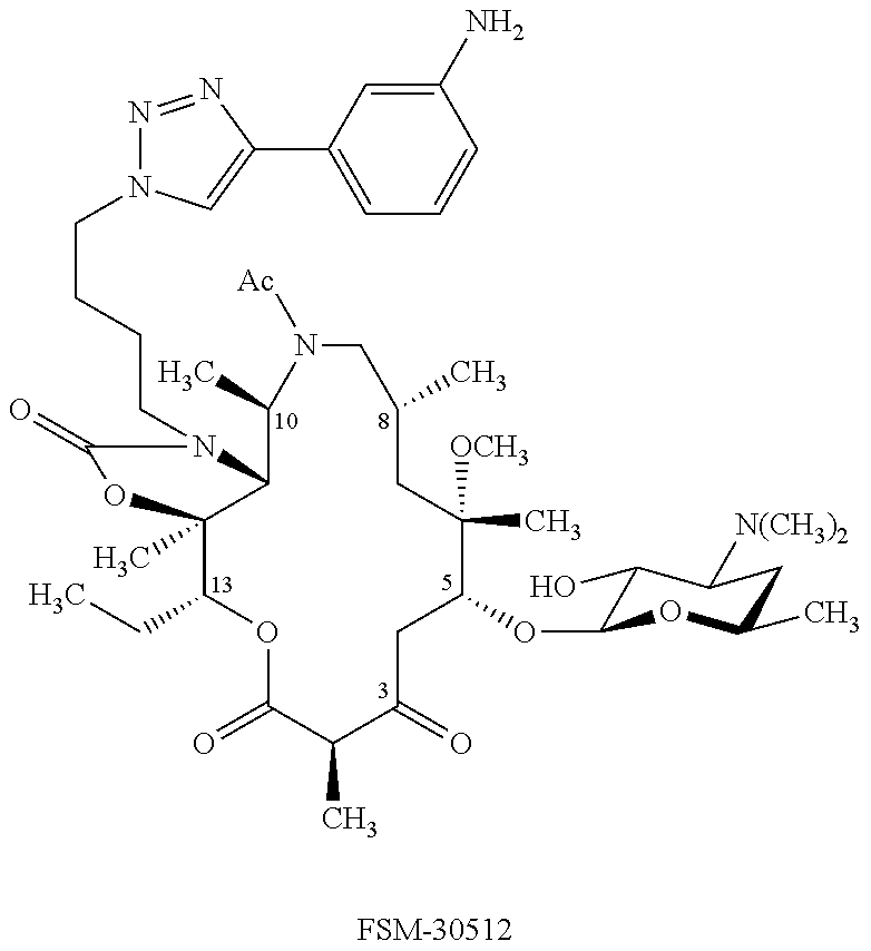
C1(CC)C2(C)C(N(CCCCN3N=NC(C4=CC=CC(N)=C4)=C3)C(=O)O2)C(C)N([Ac])CC(C)CC([OCH3])(C)C(OC2C(O)C([N(CH3)2])CC(C)O2)CC(=O)C(C)C(=O)O1.[FSM-30512]
